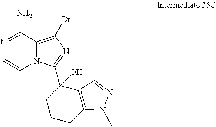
C1(N)=NC=CN2C1=C(Br)N=C2C1(O)CCCC2=C1C=NN2C
